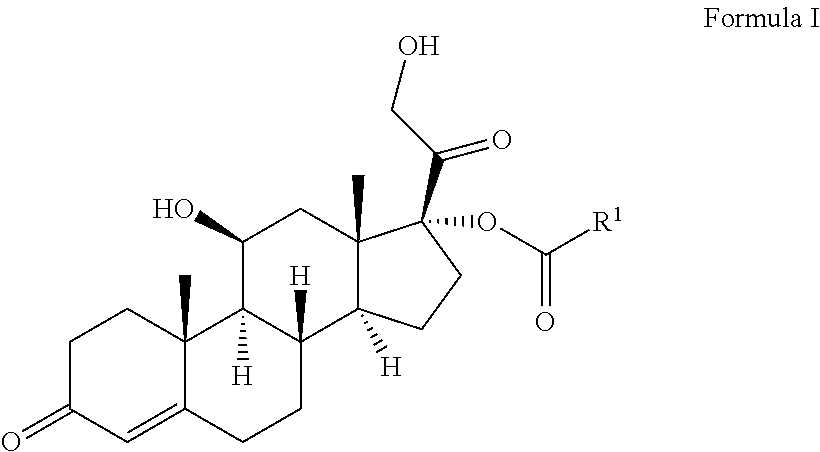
C1C(=O)C=C2C(C)(C1)C1([H])C([H])(CC2)C2([H])C(C)(CC1O)C(C(CO)=O)(OC([R1])=O)CC2
